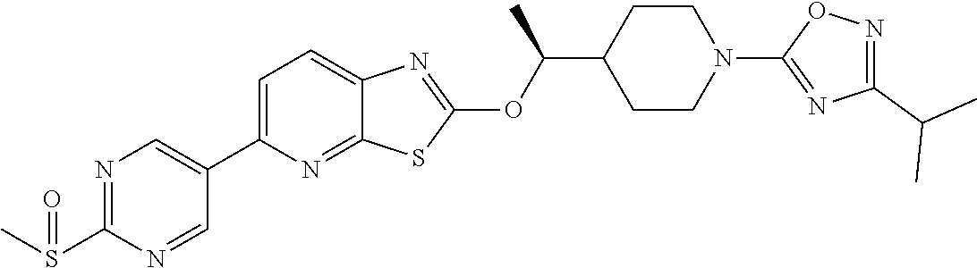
C1=C(C2=CN=C(S(C)=O)N=C2)N=C2C(=C1)N=C(OC(C1CCN(C3=NC(C(C)C)=NO3)CC1)C)S2
